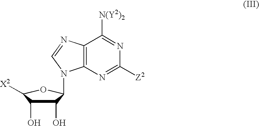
C1(O)C(O)C([X2])OC1N1C2=C(C([N(Y2)2])=NC([Z2])=N2)N=C1
